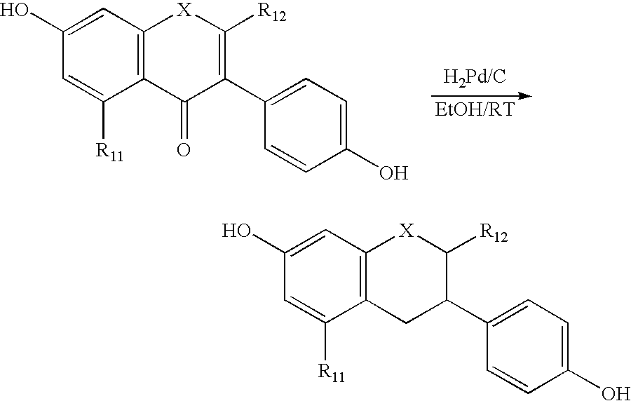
C12=C(C=C(O)C=C1[R11])[X]C([R12])C(C1=CC=C(O)C=C1)C2.C12=C(C=C(O)C=C1[R11])[X]C([R12])=C(C1=CC=C(O)C=C1)C2=O
